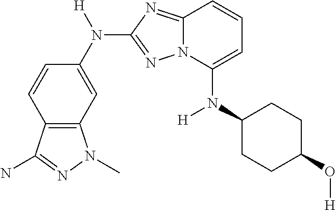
C1=CC2=C(C=C1N([H])C1=NN3C(=N1)C=CC=C3N(C1CCC(O[H])CC1)[H])N(C)N=C2N
